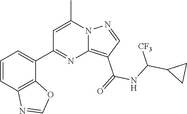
C12=C(C(=O)NC(C3CC3)[CF3])C=NN1C(C)=CC(C1=CC=CC3=C1OC=N3)=N2
